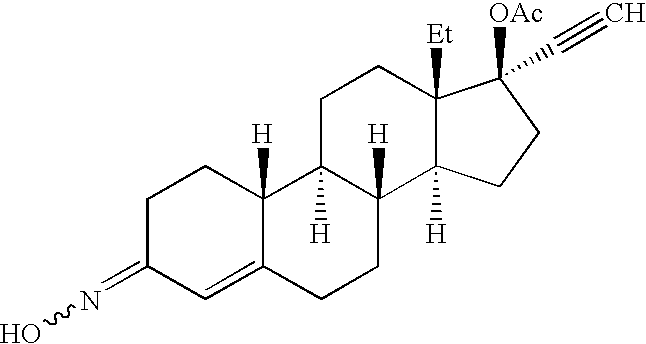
C1C(=NO)C=C2C([H])(C1)C1([H])C([H])(CC2)C2([H])C([Et])(CC1)C([OAc])(C#C)CC2
